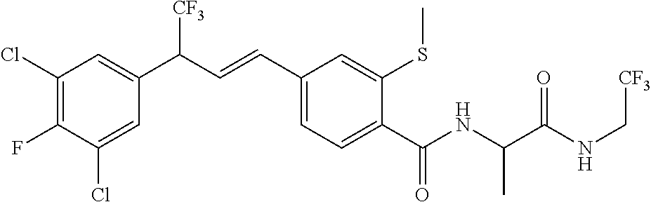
C1(Cl)=C(F)C(Cl)=CC(C(C=CC2=CC=C(C(NC(C(NC[CF3])=O)C)=O)C(SC)=C2)[CF3])=C1
